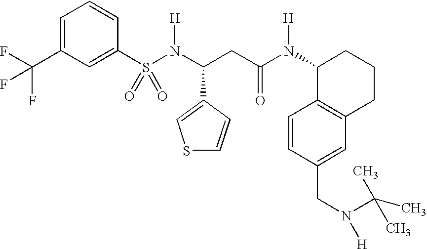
S(N(C(CC(N(C1C2=C(CCC1)C=C(CN(C(C)(C)C)[H])C=C2)[H])=O)C1=CSC=C1)[H])(=O)(=O)C1=CC(C(F)(F)F)=CC=C1
